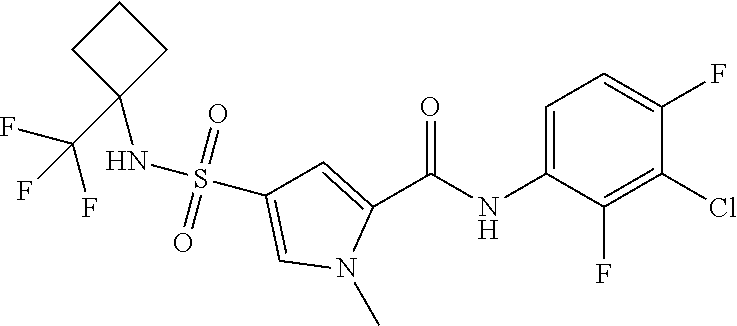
S(C1=CN(C)C(C(NC2=CC=C(F)C(Cl)=C2F)=O)=C1)(=O)(=O)NC1(C(F)(F)F)CCC1
